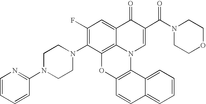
C1(F)=C(N2CCN(C3=NC=CC=C3)CC2)C2=C3C(=C1)C(=O)C(C(N1CCOCC1)=O)=CN3C1=C(O2)C=CC2=CC=CC=C12
